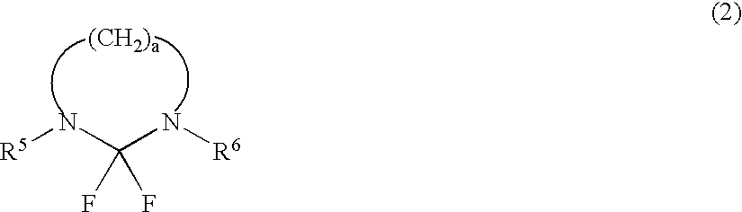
[R5]NC(N[R6])(F)F
